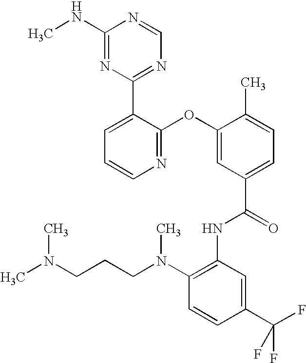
N1=C(OC2=CC(C(=O)NC3=C(N(CCCN(C)C)C)C=CC(C(F)(F)F)=C3)=CC=C2C)C(C2=NC=NC(NC)=N2)=CC=C1
